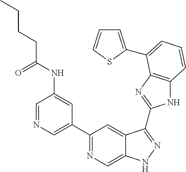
C1=NC=C(C2=NC=C3C(=C2)C(C2=NC4=C(N2)C=CC=C4C2=CC=CS2)=NN3)C=C1NC(CCCC)=O
